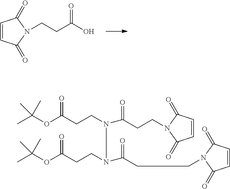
OC(=O)CCN1C(=O)C=CC1=O.CC(C)(C)OC(CCN(C(=O)CCN1C(=O)C=CC1=O)N(CCC(OC(C)(C)C)=O)C(=O)CCN1C(=O)C=CC1=O)=O
